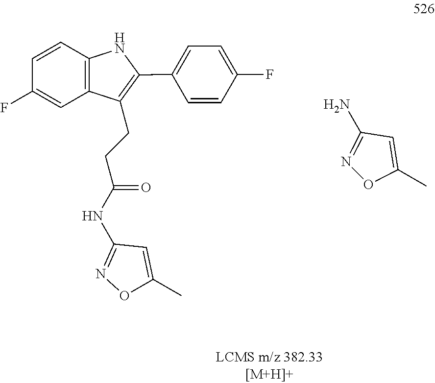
C1(CCC(=O)NC2=NOC(C)=C2)=C(C2=CC=C(F)C=C2)NC2=C1C=C(F)C=C2.N1=C(N)C=C(C)O1
